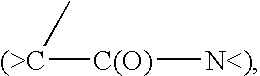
[(>C]([C(O)][N<)])C
